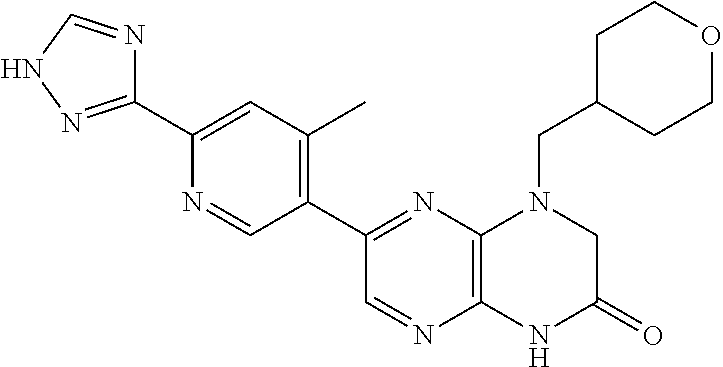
C1(C2=NC3=C(N=C2)NC(=O)CN3CC2CCOCC2)=C(C)C=C(C2=NNC=N2)N=C1
